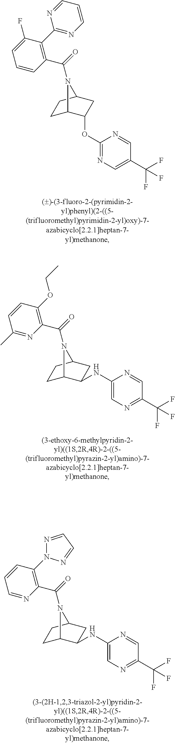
C(=O)(N1C2CCC1CC2OC1=NC=C(C(F)(F)F)C=N1)C1=C(C2=NC=CC=N2)C(F)=CC=C1.C(=O)(N1C2CCC1CC2NC1=CN=C(C(F)(F)F)C=N1)C1=C(OCC)C=CC(C)=N1.C(=O)(N1C2CCC1CC2NC1=CN=C(C(F)(F)F)C=N1)C1=C(N2N=CC=N2)C=CC=N1
